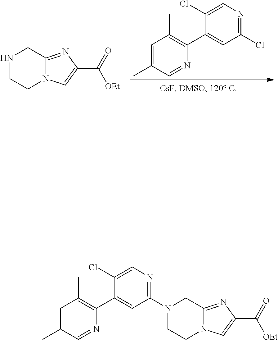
N1CC2=NC(C(=O)[OEt])=CN2CC1.C1=C(C)C=NC(C2=CC(Cl)=NC=C2Cl)=C1C.C1=C(C)C=NC(C2=CC(N3CC4=NC(C(=O)[OEt])=CN4CC3)=NC=C2Cl)=C1C
